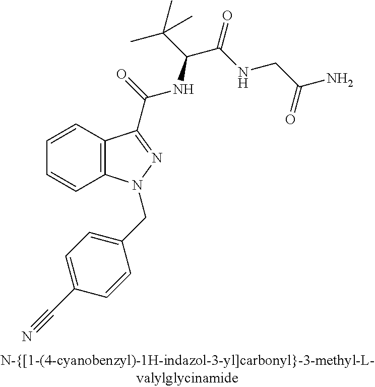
C1=CC2=C(C=C1)N(CC1=CC=C(C#N)C=C1)N=C2C(NC(C(C)(C)C)C(=O)NCC(N)=O)=O
